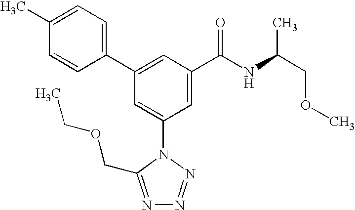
C1(C2=CC(C(NC(COC)C)=O)=CC(N3C(COCC)=NN=N3)=C2)=CC=C(C)C=C1
